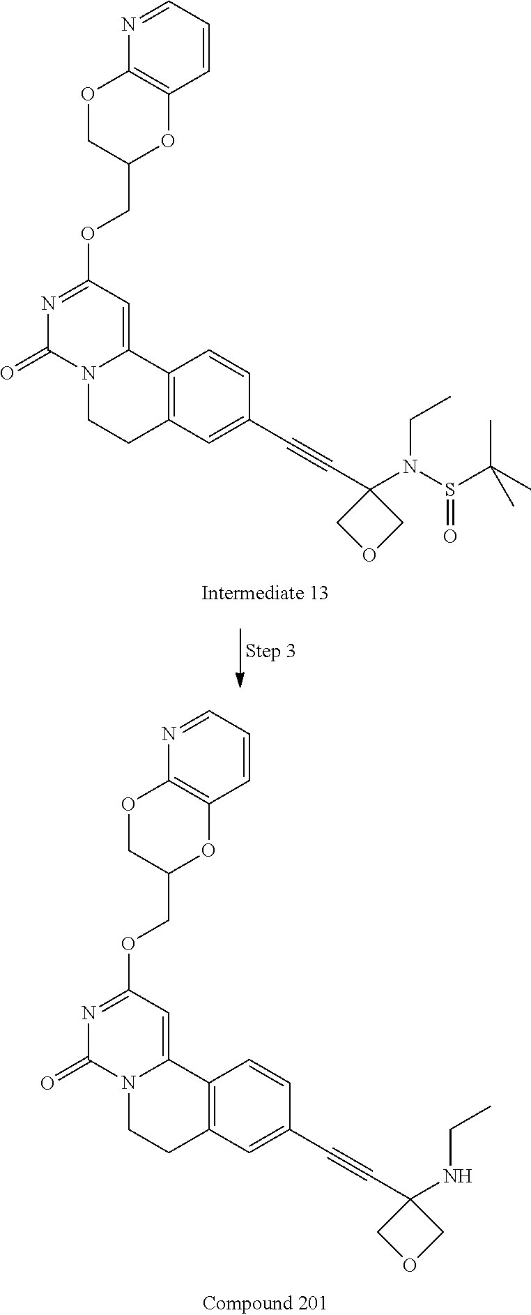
C1=CC=NC2=C1OC(COC1=NC(=O)N3C(=C1)C1=C(CC3)C=C(C#CC3(NCC)COC3)C=C1)CO2.C1=CC=NC2=C1OC(COC1=NC(=O)N3C(=C1)C1=C(CC3)C=C(C#CC3(N(S(C(C)(C)C)=O)CC)COC3)C=C1)CO2
